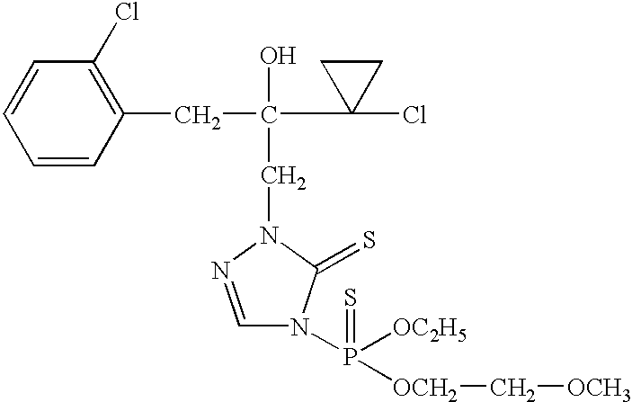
C1=CC=CC(CC(C2(Cl)CC2)(O)CN2C(=S)N(P([OC2H5])([OCH2]C[OCH3])=S)C=N2)=C1Cl
